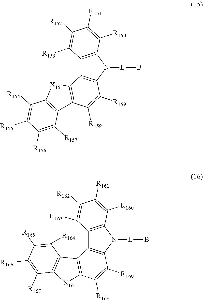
C12=C(N([L]B)C3=C1C1=C(C([R158])=C3[R159])C3=C([X15]1)C([R154])=C([R155])C([R156])=C3[R157])C([R150])=C([R151])C([R152])=C2[R153].C12=C(N([L]B)C3=C1C1=C(C([R168])=C3[R169])[X16]C3=C1C([R164])=C([R165])C([R166])=C3[R167])C([R160])=C([R161])C([R162])=C2[R163]
